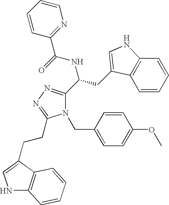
N1(CC2=CC=C(OC)C=C2)C(C(CC2=CNC3=C2C=CC=C3)NC(=O)C2=NC=CC=C2)=NN=C1CCC1=CNC2=C1C=CC=C2
